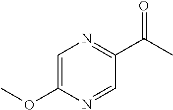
C1=C(OC)N=CC(C(C)=O)=N1
